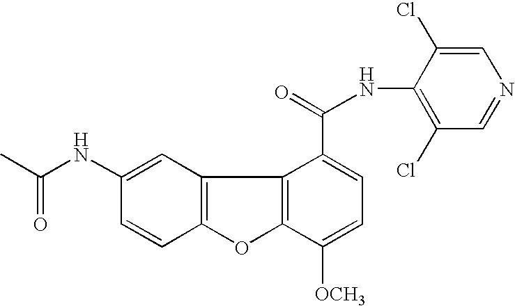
C12=C(C=C(NC(=O)C)C=C1)C1=C(O2)C([OCH3])=CC=C1C(=O)NC1=C(Cl)C=NC=C1Cl
